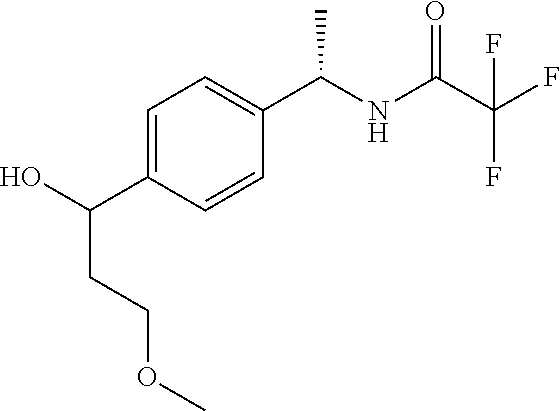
C1=C(C(O)CCOC)C=CC(C(NC(C(F)(F)F)=O)C)=C1
